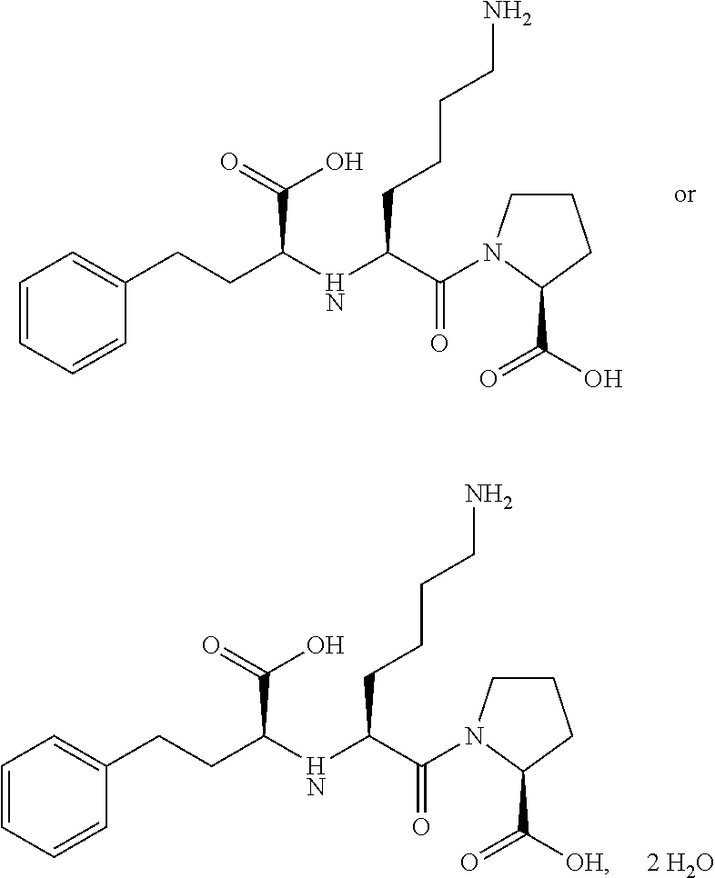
C1=CC=CC(CCC(NC(C(=O)N2CCCC2C(O)=O)CCCCN)C(=O)O)=C1.C1=CC=CC(CCC(NC(C(=O)N2CCCC2C([OH])=O)CCCCN)C(=O)O)=C1
